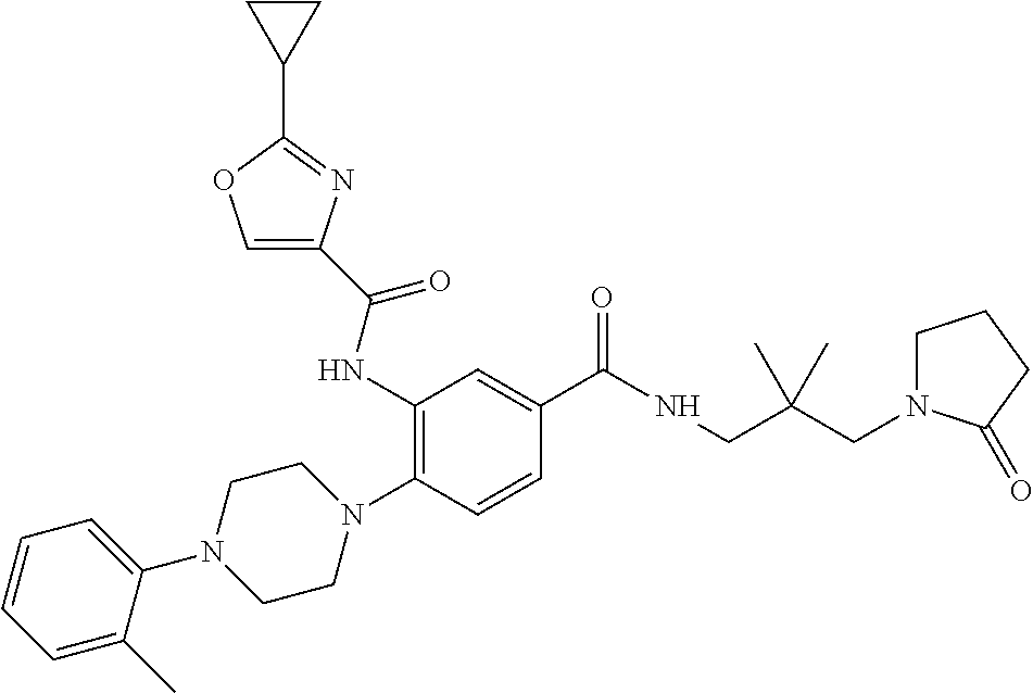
C1=C(C)C(N2CCN(C3=C(NC(=O)C4=COC(C5CC5)=N4)C=C(C(NCC(CN4CCCC4=O)(C)C)=O)C=C3)CC2)=CC=C1
